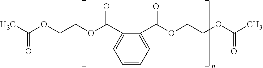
C1=CC=C(C(OCCOC(C)=O)=O)C(C(OCCOC(C)=O)=O)=C1
